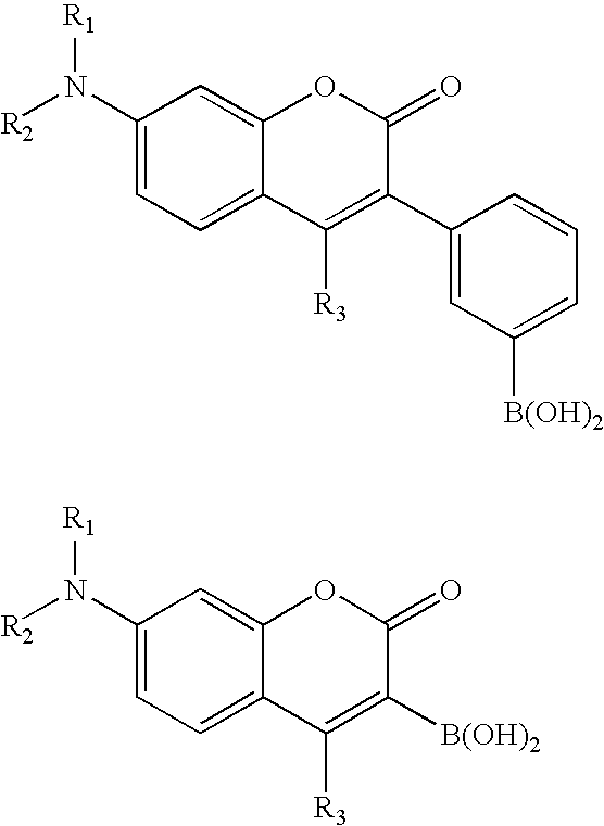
C1(N([R2])[R1])=CC=C2C(=C1)OC(=O)C(C1=CC([B(OH)2])=CC=C1)=C2[R3].C1(N([R2])[R1])=CC=C2C(=C1)OC(=O)C([B(OH)2])=C2[R3]
